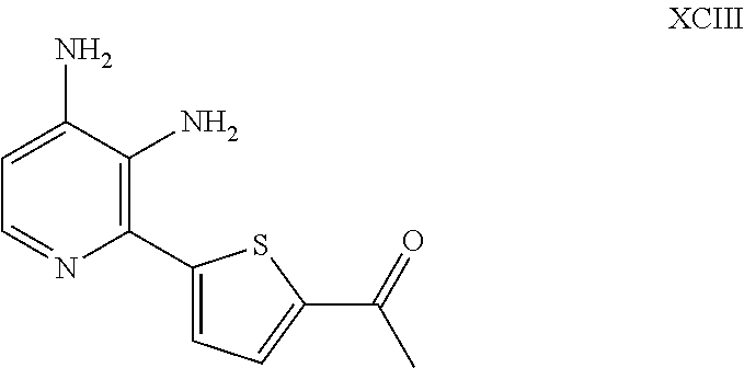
NC1=CC=NC(C2=CC=C(C(=O)C)S2)=C1N
